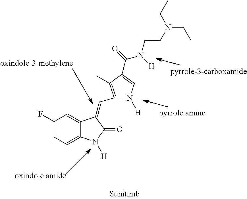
C1(F)=CC=C2C(=C1)C(=CC1=C(C)C(C(=O)N([H])CCN(CC)CC)=CN1[H])C(=O)N2[H]
